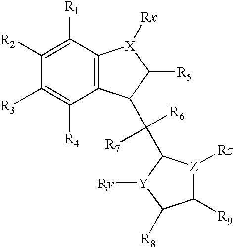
C1([R2])=C([R1])C2=C(C([R4])=C1[R3])C(C([R6])([R7])C1[Z]([Rz])C([R9])C([R8])[Y]1[Ry])C([R5])[X]2[Rx]
